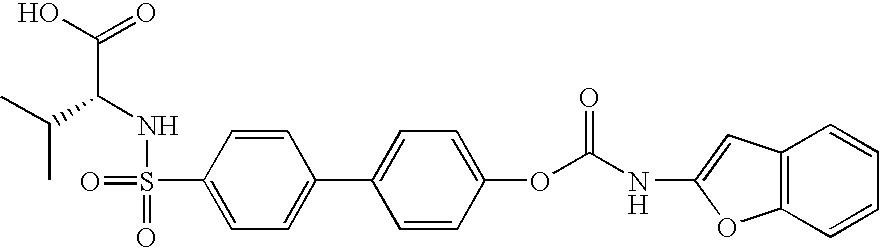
C(C(NS(=O)(=O)C1=CC=C(C2=CC=C(OC(NC3=CC4=C(C=CC=C4)O3)=O)C=C2)C=C1)C(C)C)(O)=O
